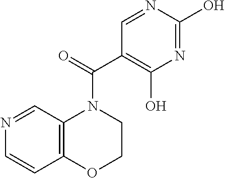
N1=CC2=C(C=C1)OCCN2C(C1=C(O)N=C(O)N=C1)=O
